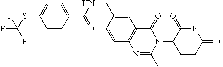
C12=C(C=C(CNC(C3=CC=C(SC(F)(F)F)C=C3)=O)C=C1)C(=O)N(C1CCC(=O)NC1=O)C(C)=N2
